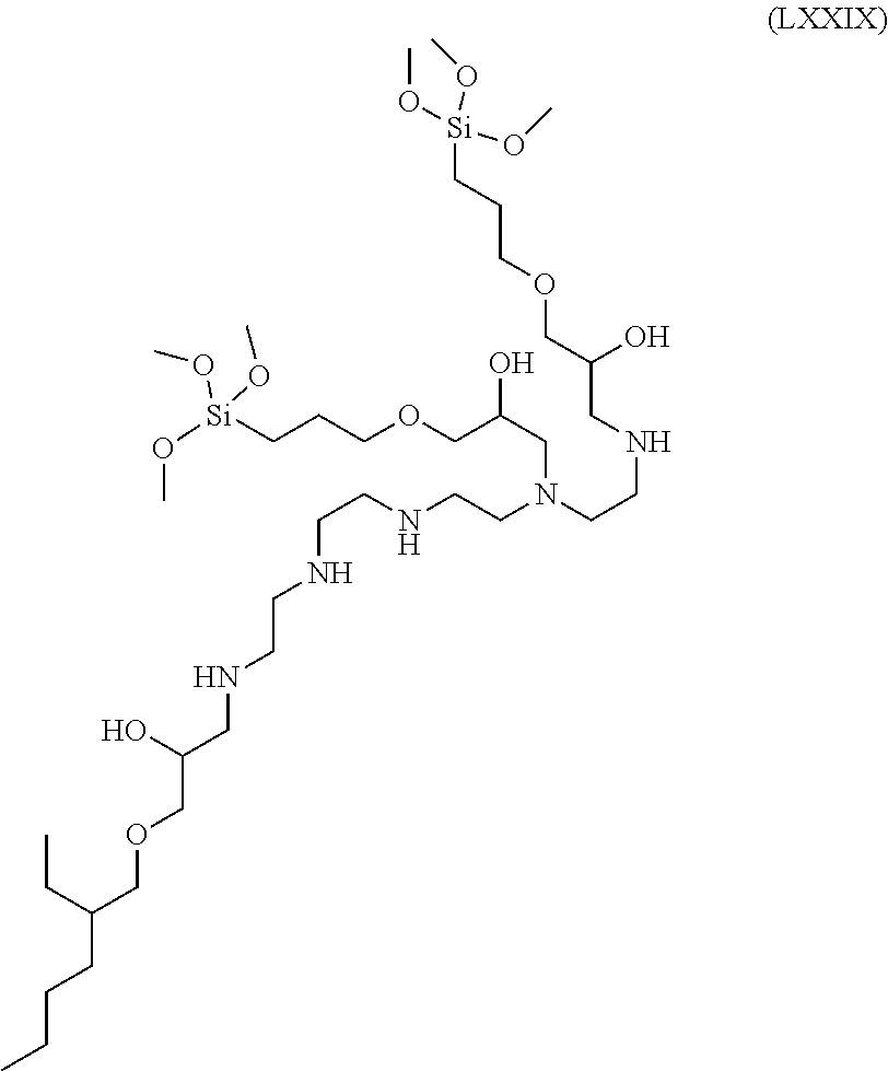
C(CCC(COCC(CNCCNCCNCCN(CCNCC(O)COCCC[Si](OC)(OC)OC)CC(COCCC[Si](OC)(OC)OC)O)O)CC)C
